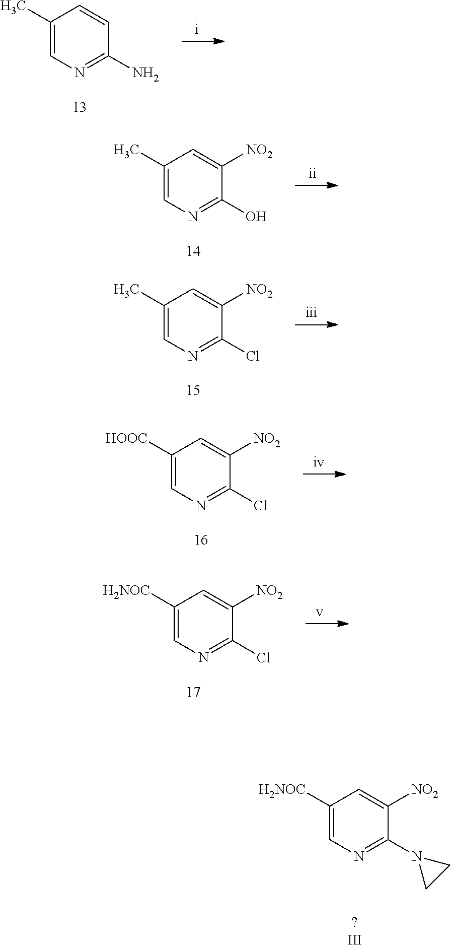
C1(C)=CN=C(N)C=C1.C1(C)=CN=C(O)C([NO2])=C1.C1(C)=CN=C(Cl)C([NO2])=C1.C1([HOOC])=CN=C(Cl)C([NO2])=C1.C1([H2NOC])=CN=C(Cl)C([NO2])=C1.C1([H2NOC])=CN=C(N2CC2)C([NO2])=C1
